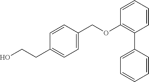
C1=CC(COC2=C(C3=CC=CC=C3)C=CC=C2)=CC=C1CCO
